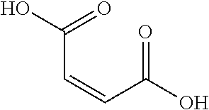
OC(=O)C=CC(=O)O
